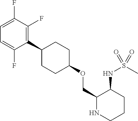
C1=C(F)C(F)=C(C2CCC(OCC3NCCCC3NS(C)(=O)=O)CC2)C(F)=C1
